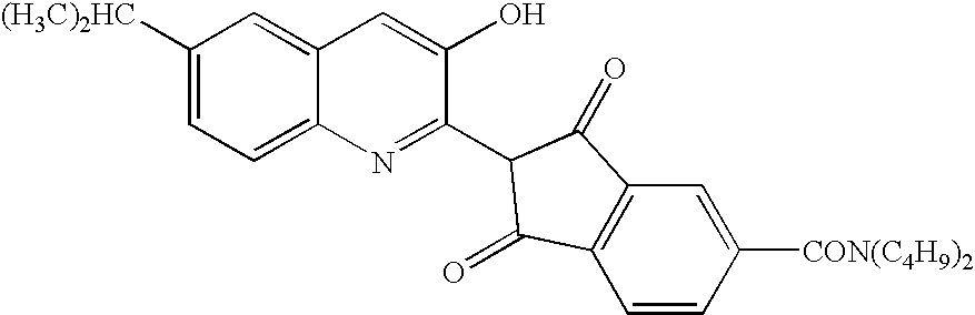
C1([(H3C)2HC])=CC=C2C(=C1)C=C(O)C(C1C(=O)C3=C(C=CC([CON(C4H9)2])=C3)C1=O)=N2
